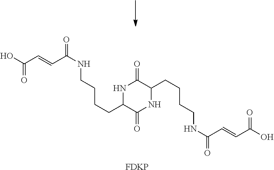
C(C=CC(NCCCCC1C(=O)NC(CCCCNC(=O)C=CC(=O)O)C(=O)N1)=O)(O)=O.[FDKP]
